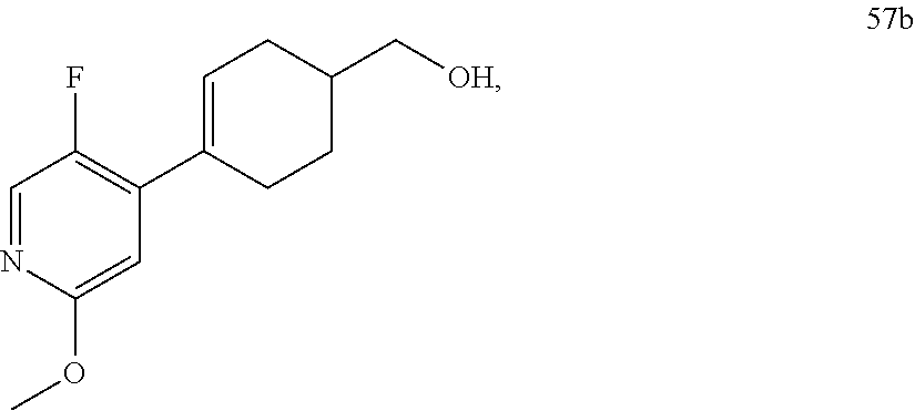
C1=NC(OC)=CC(C2=CCC(C[OH])CC2)=C1F
